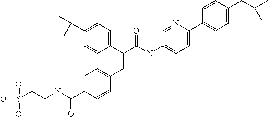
C1=C(C(NCCS(=O)(=O)O)=O)C=CC(CC(C2=CC=C(C(C)(C)C)C=C2)C(NC2=CC=C(C3=CC=C(CC(C)C)C=C3)N=C2)=O)=C1
